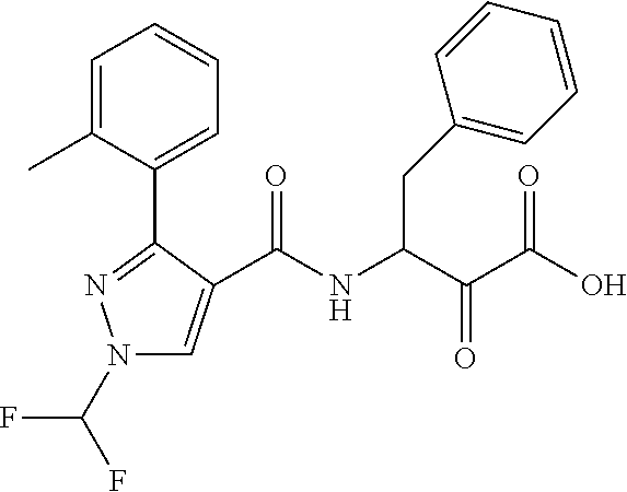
N1(C(F)F)C=C(C(NC(C(C(O)=O)=O)CC2=CC=CC=C2)=O)C(C2=CC=CC=C2C)=N1
